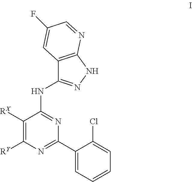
C1([RX])=C([RY])N=C(C2=CC=CC=C2Cl)N=C1NC1=NNC2=C1C=C(F)C=N2
